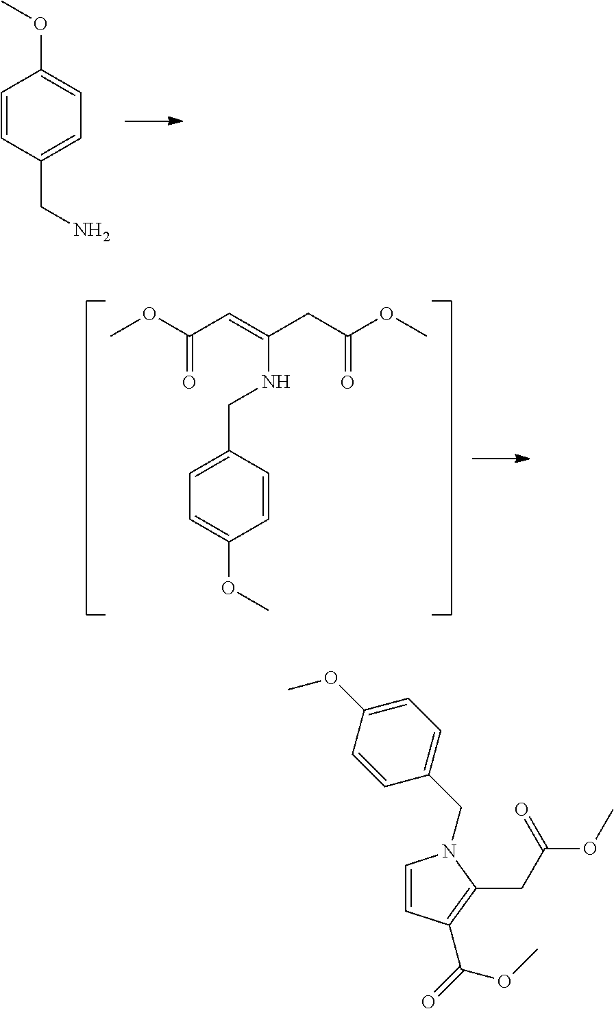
C1=CC(CN)=CC=C1OC.C1=CC(OC)=CC=C1CNC(CC(OC)=O)=CC(OC)=O.C1=CC(C(=O)OC)=C(CC(OC)=O)N1CC1=CC=C(OC)C=C1
